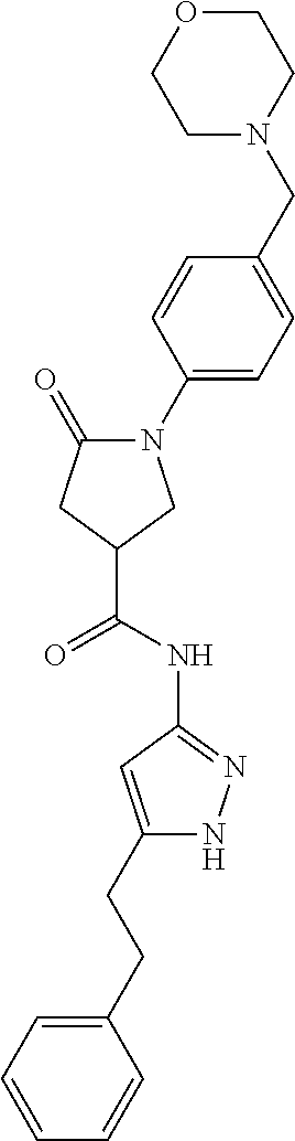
C1=CC=C(CCC2=CC(NC(=O)C3CC(=O)N(C4=CC=C(CN5CCOCC5)C=C4)C3)=NN2)C=C1
